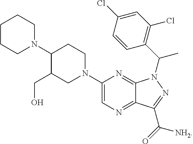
C1CCN(C2C(CO)CN(C3=CN=C4C(=N3)N(C(C3=C(Cl)C=C(Cl)C=C3)C)N=C4C(=O)[NH2])CC2)CC1
